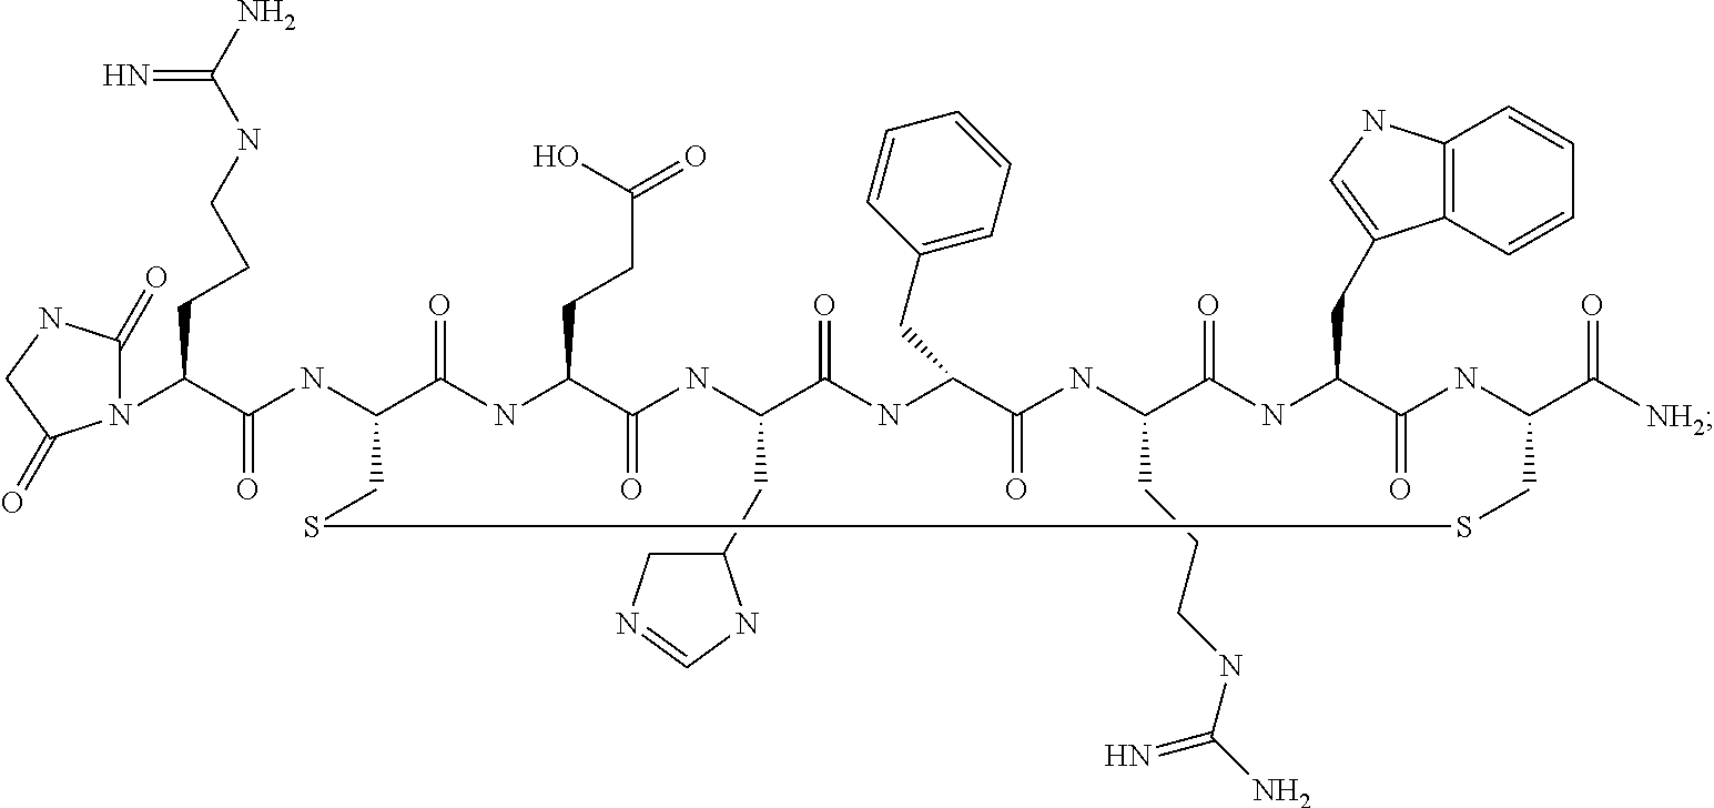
C(C(=O)NC1CSSCC(C(=O)[NH2])NC(=O)C(CC2=CNC3=C2C=CC=C3)NC(=O)C(CCCNC(=N)N)NC(=O)C(CC2=CC=CC=C2)NC(=O)C(CC2CN=CN2)NC(=O)C(CCC(O)=O)NC1=O)(CCCNC(=N)N)N1C(=O)NCC1=O
